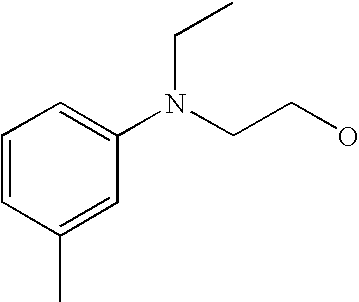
C1=CC(C)=CC(N(CCO)CC)=C1
